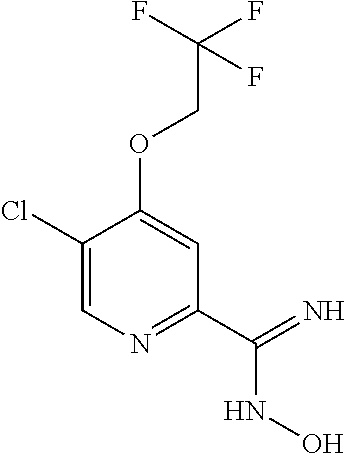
C1(Cl)=CN=C(C(NO)=N)C=C1OCC(F)(F)F
